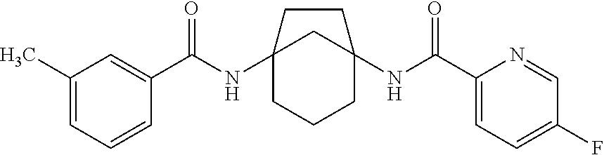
C12(NC(C3=CC(C)=CC=C3)=O)CCCC(NC(C3=CC=C(F)C=N3)=O)(C1)CC2
